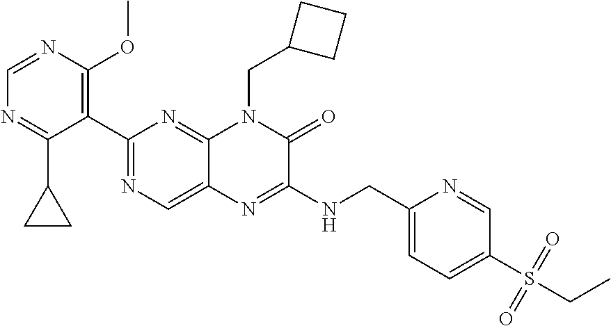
C1=NC(OC)=C(C2=NC=C3C(=N2)N(CC2CCC2)C(=O)C(NCC2=CC=C(S(CC)(=O)=O)C=N2)=N3)C(C2CC2)=N1
